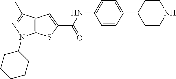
C12=C(C(C)=NN1C1CCCCC1)C=C(C(=O)NC1=CC=C(C3CCNCC3)C=C1)S2
